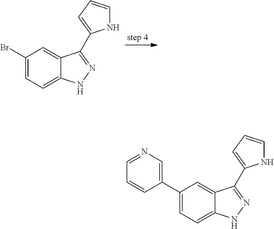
C1(Br)=CC=C2C(=C1)C(C1=CC=CN1)=NN2.C1(C2=CN=CC=C2)=CC=C2C(=C1)C(C1=CC=CN1)=NN2
